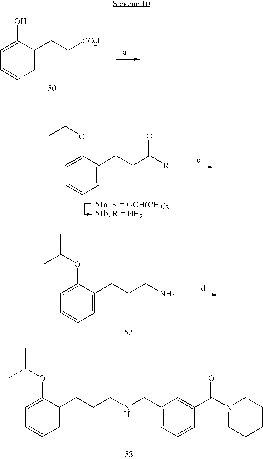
C1=C(CC[CO2H])C(O)=CC=C1.C1=C(CCCNCC2=CC=CC(C(N3CCCCC3)=O)=C2)C(OC(C)C)=CC=C1.C1=C(CCCN)C(OC(C)C)=CC=C1.C1=C(CCC([R])=O)C(OC(C)C)=CC=C1
